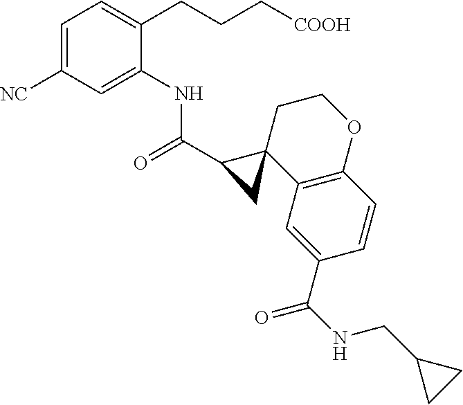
C1=C([NC])C=C(NC(C2CC23C2=C(OCC3)C=CC(C(NCC3CC3)=O)=C2)=O)C(CCC[COOH])=C1
